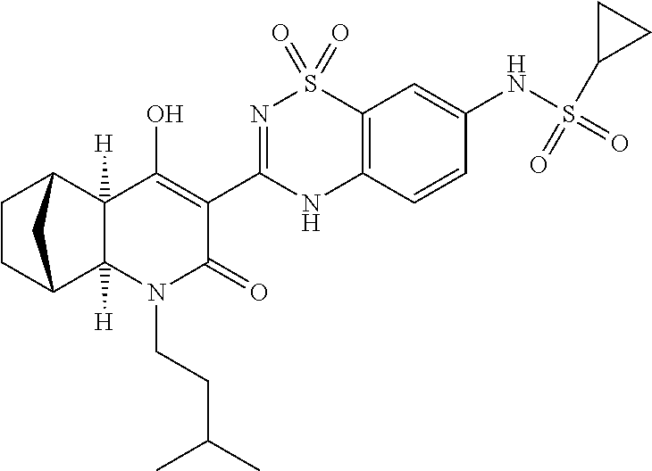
C1CC2C3([H])C([H])(C1C2)C(O)=C(C1=NS(=O)(=O)C2=C(N1)C=CC(NS(=O)(C1CC1)=O)=C2)C(=O)N3CCC(C)C
